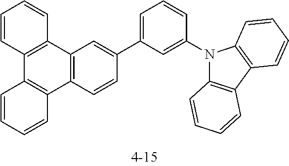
C1=CC2=C(C=C1)C1=C(C3=C2C=CC=C3)C=CC(C2=CC=CC(N3C4=C(C5=C3C=CC=C5)C=CC=C4)=C2)=C1
